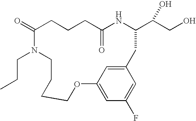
C1CC(=O)NC(C(O)CO)CC2=CC(=CC(F)=C2)OCCCCN(CCC)C(=O)C1
